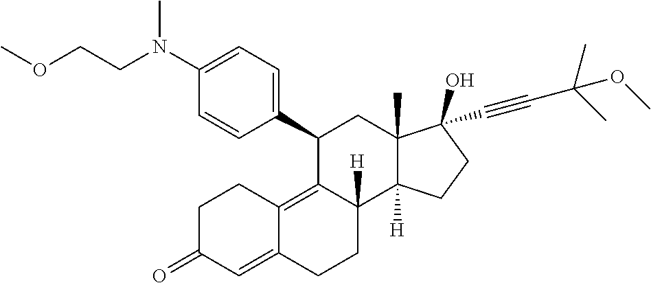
C1(C2=CC=C(N(CCOC)C)C=C2)C2=C3C(=CC(=O)CC3)CCC2([H])C2([H])C(C)(C1)C(C#CC(C)(C)OC)(O)CC2
